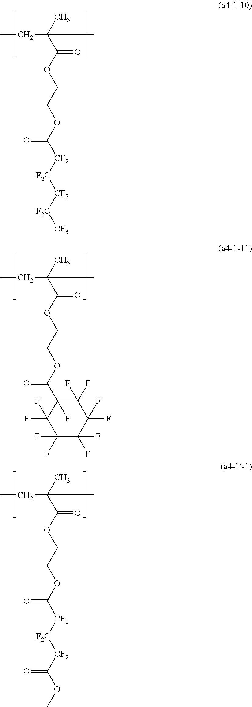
CCC(C)(C(=O)OCCOC(=O)[CF2][F2C][CF2][F2C][CF3])C.CCC(C)(C(=O)OCCOC(=O)C1(F)C(F)(F)C(F)(F)C(F)(F)C(F)(F)C1(F)F)C.CCC(C)(C(=O)OCCOC(=O)[CF2][F2C][CF2]C(OC)=O)C
